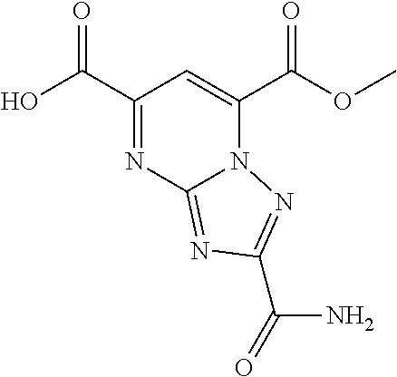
C1(C(O)=O)=NC2=NC(C(N)=O)=NN2C(C(OC)=O)=C1
